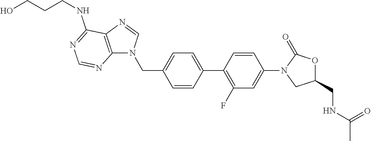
C(C1=CC=C(C2=C(F)C=C(N3CC(CNC(C)=O)OC3=O)C=C2)C=C1)N1C2=C(C(NCCCO)=NC=N2)N=C1
